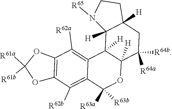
C12=C(C([R62b])=C3C(=C1[R62a])C1([H])C([H])(OC3([R63a])[R63b])C([R64a])([R64b])CC3([H])C1([H])N([R65])CC3)OC([R61a])([R61b])O2
